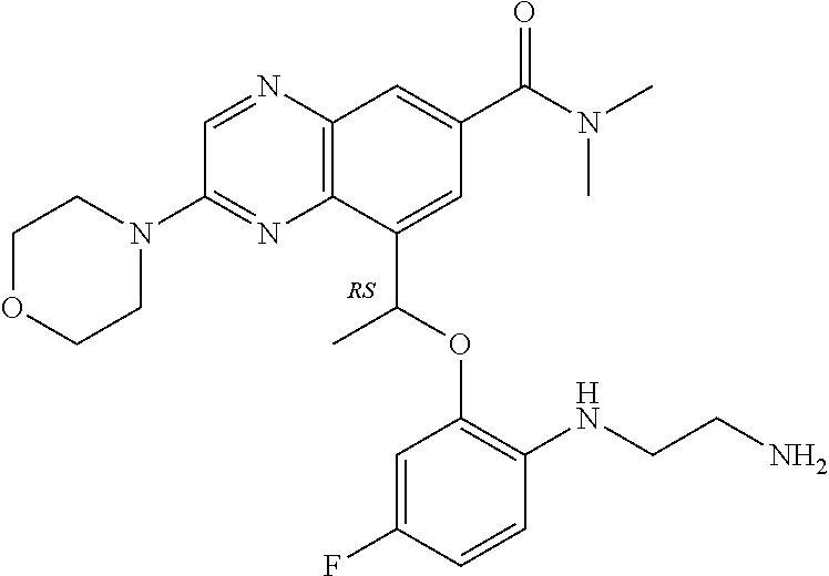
C1=C(C(N(C)C)=O)C=C(C(OC2=C(NCCN)C=CC(F)=C2)C)C2=C1N=CC(N1CCOCC1)=N2
